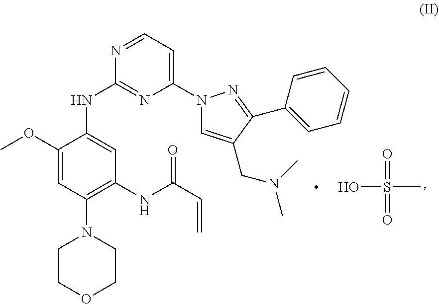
C1(OC)=CC(N2CCOCC2)=C(NC(C=C)=O)C=C1NC1=NC(N2C=C(CN(C)C)C(C3=CC=CC=C3)=N2)=CC=N1.OS(C)(=O)=O
